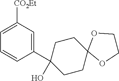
C1(C2(O)CCC3(CC2)OCCO3)=CC([CO2Et])=CC=C1
